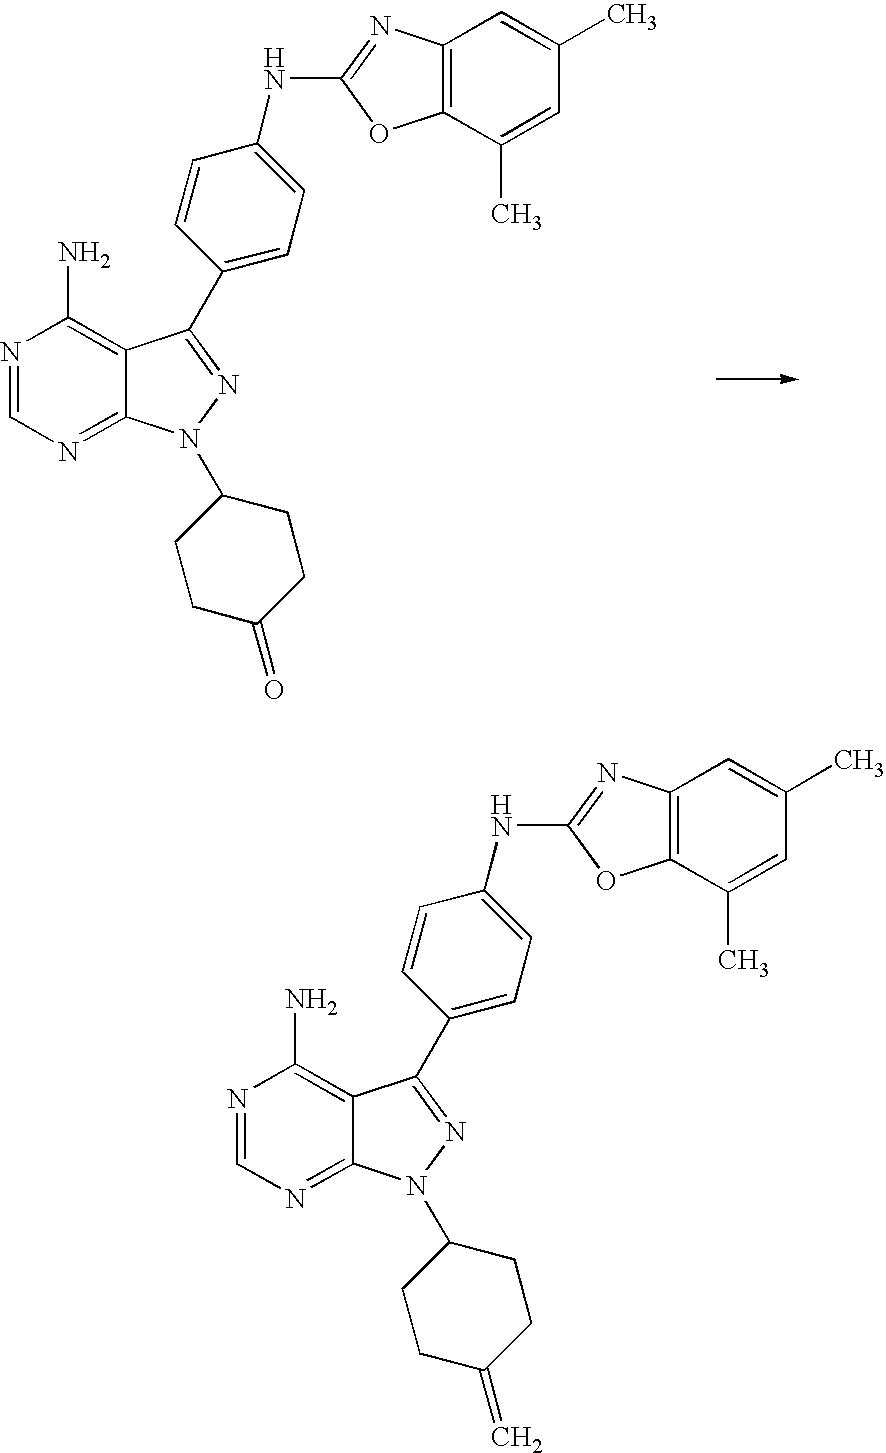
N1=CN=C2C(=C1N)C(C1=CC=C(NC3=NC4=C(O3)C(C)=CC(C)=C4)C=C1)=NN2C1CCC(=C)CC1.N1=CN=C2C(=C1N)C(C1=CC=C(NC3=NC4=C(O3)C(C)=CC(C)=C4)C=C1)=NN2C1CCC(=O)CC1
